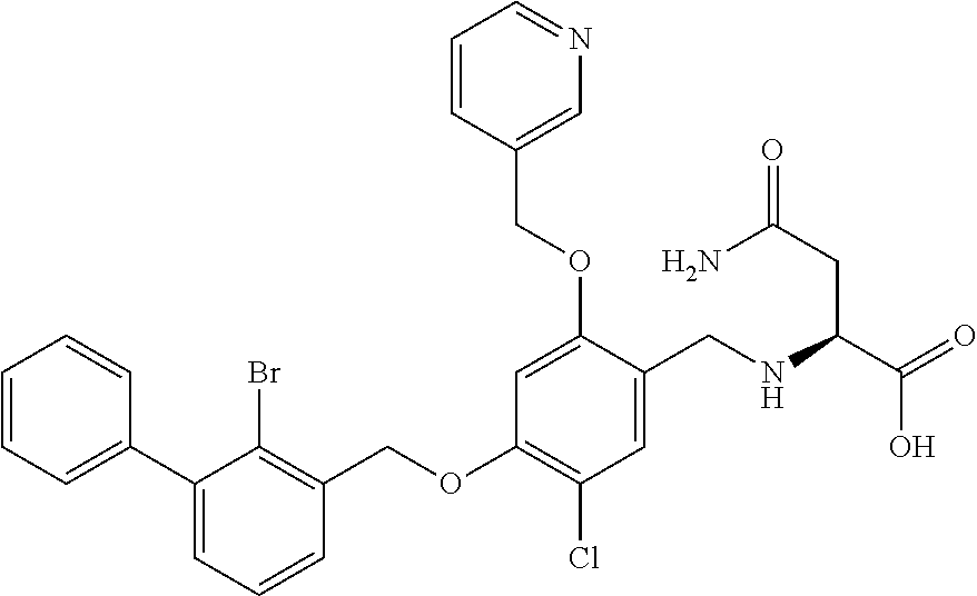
C1=CC=C(C2=CC=CC(COC3=C(Cl)C=C(CNC(C(=O)O)CC(=O)N)C(OCC4=CN=CC=C4)=C3)=C2Br)C=C1
